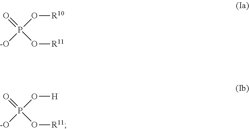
O=P(O[R11])(O[R10])[-O].O=P(O[R11])(O[H])[-O]
